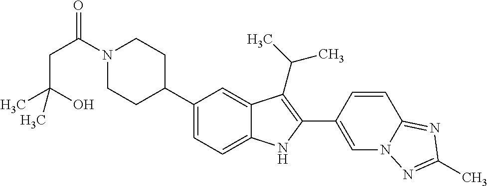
C(N1CCC(C2=CC=C3C(=C2)C(C(C)C)=C(C2=CN4C(=NC(C)=N4)C=C2)N3)CC1)(CC(C)(O)C)=O
